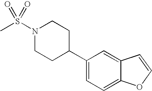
N1(S(C)(=O)=O)CCC(C2=CC=C3C(=C2)C=CO3)CC1
